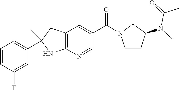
C12=C(N=CC(C(=O)N3CCC(N(C(C)=O)C)C3)=C1)NC(C)(C1=CC=CC(F)=C1)C2
